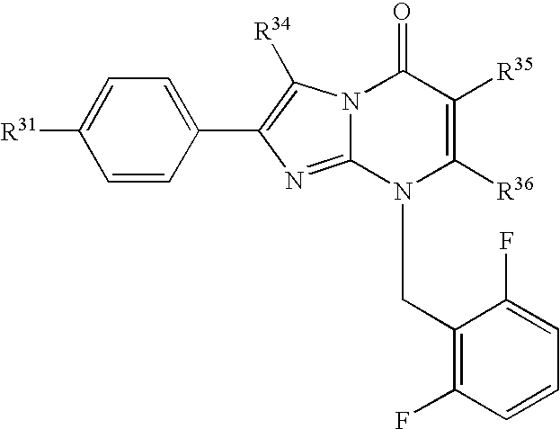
C1(C2=C([R34])N3C(=N2)N(CC2=C(F)C=CC=C2F)C([R36])=C([R35])C3=O)=CC=C([R31])C=C1
